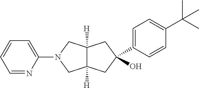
C1(C2(O)CC3([H])C([H])(CN(C4=CC=CC=N4)C3)C2)=CC=C(C(C)(C)C)C=C1
